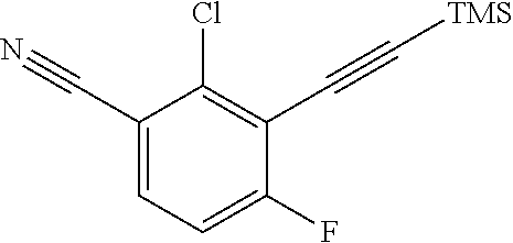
C1(C#N)=CC=C(F)C(C#C[TMS])=C1Cl
